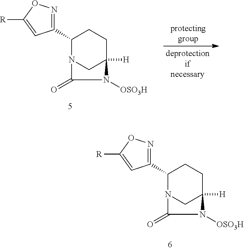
C1(C2=NOC([R])=C2)N2CC([H])(CC1)N([OSO3H])C2=O.C1(C2=NOC([R])=C2)N2CC([H])(CC1)N([OSO3H])C2=O
